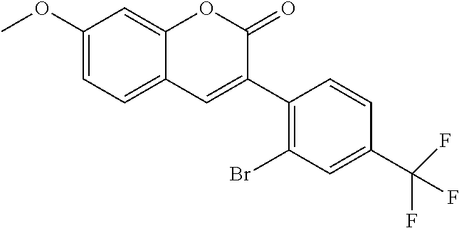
C1(OC)=CC=C2C(=C1)OC(=O)C(C1=C(Br)C=C(C(F)(F)F)C=C1)=C2
